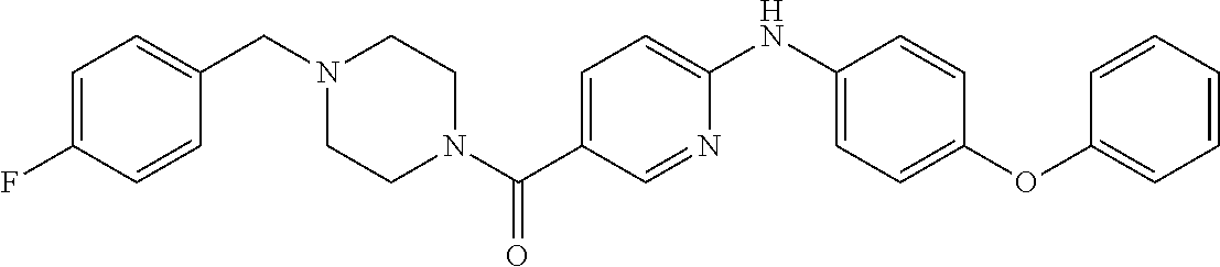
C1=C(F)C=CC(CN2CCN(C(C3=CC=C(NC4=CC=C(OC5=CC=CC=C5)C=C4)N=C3)=O)CC2)=C1
